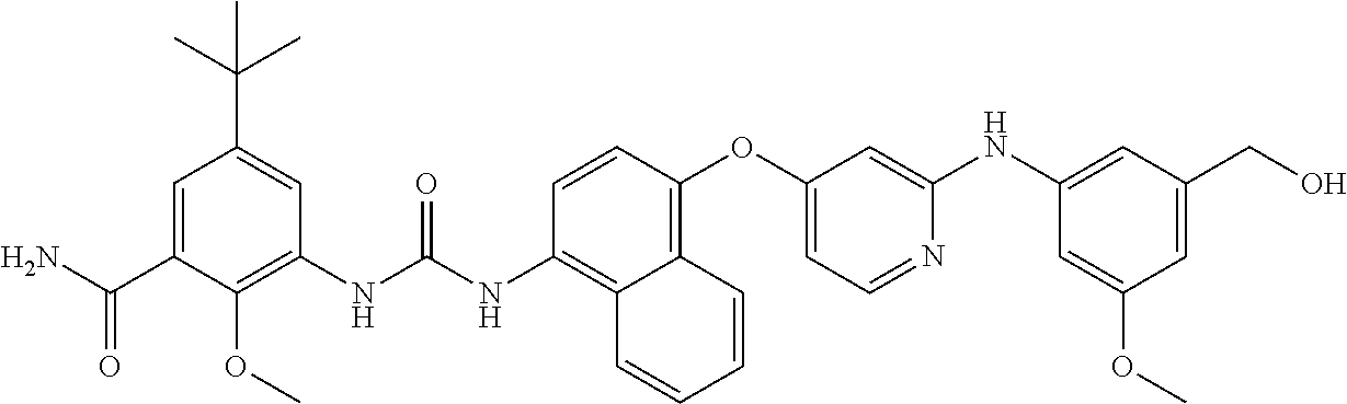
NC(C1=CC(C(C)(C)C)=CC(NC(=O)NC2=C3C(=C(OC4=CC=NC(NC5=CC(CO)=CC(OC)=C5)=C4)C=C2)C=CC=C3)=C1OC)=O
